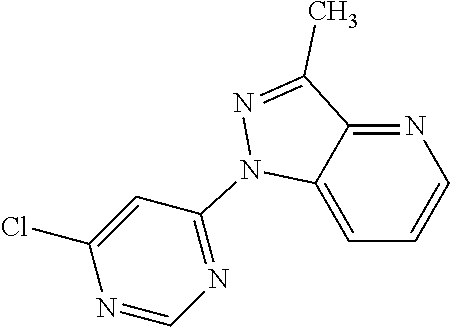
N1=C2C(=CC=C1)N(C1=NC=NC(Cl)=C1)N=C2C
